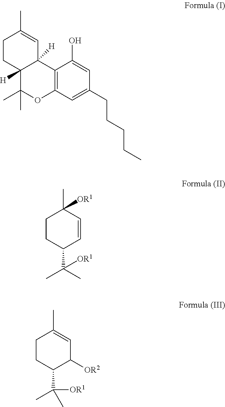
C12=C(C=C(CCCCC)C=C1O)OC(C)(C)C1([H])C2([H])C=C(C)CC1.C1CC(C(C)(C)[OR1])C=CC1(C)[OR1].C1CC(C(C)(C)[OR1])C([OR2])C=C1C
